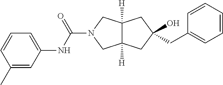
C(N1CC2([H])C([H])(C1)CC(CC1=CC=CC=C1)(O)C2)(=O)NC1=CC=CC(C)=C1
